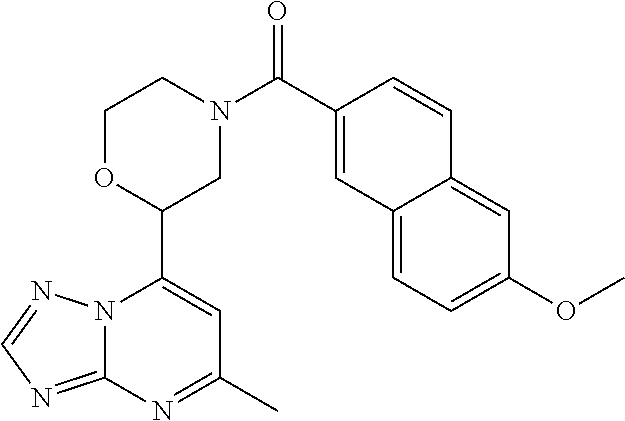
N12C(=NC=N1)N=C(C)C=C2C1CN(C(=O)C2=CC3=CC=C(OC)C=C3C=C2)CCO1
